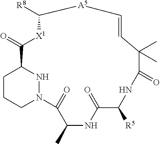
C1CCN2NC1C(=O)[X1]C([R8])[A5]C=CC(C)(C)C(=O)NC([R5])C(=O)NC(C)C2=O
